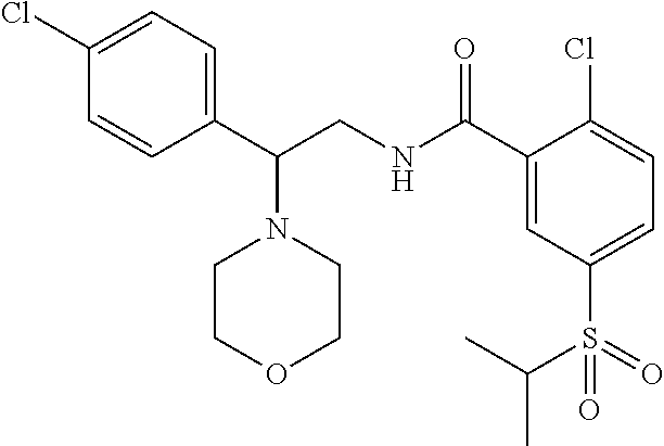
C1(C(CNC(C2=CC(S(=O)(C(C)C)=O)=CC=C2Cl)=O)N2CCOCC2)=CC=C(Cl)C=C1
